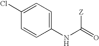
C1(Cl)=CC=C(NC(=O)[Z])C=C1
